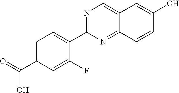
C1=C(C(=O)O)C=C(F)C(C2=NC=C3C(=N2)C=CC(O)=C3)=C1
